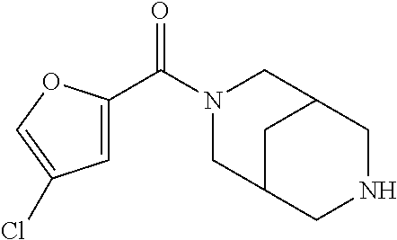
C1=C(C(N2CC3CC(C2)CNC3)=O)OC=C1Cl
